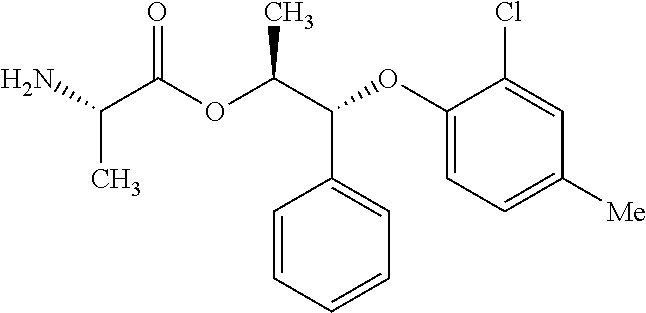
NC(C(OC(C(C1=CC=CC=C1)OC1=CC=C([Me])C=C1Cl)C)=O)C
